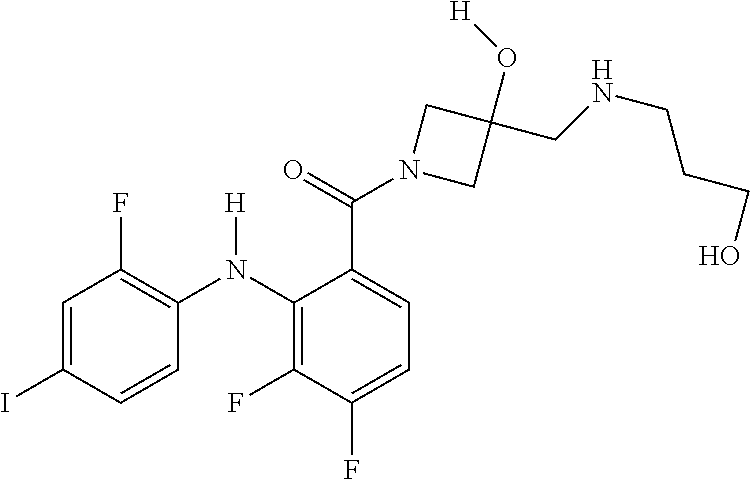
C1=C(I)C=CC(N(C2=C(F)C(F)=CC=C2C(=O)N2CC(O[H])(CNCCCO)C2)[H])=C1F
